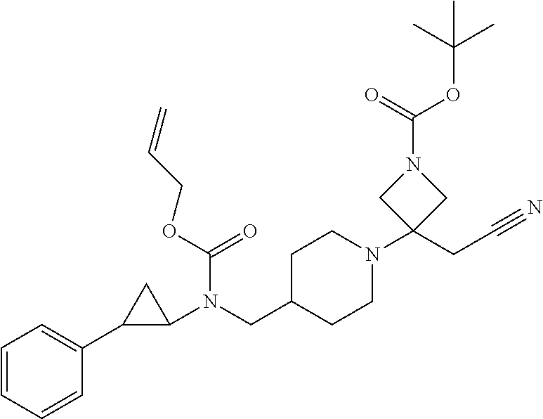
C1(N(CC2CCN(C3(CC#N)CN(C(=O)OC(C)(C)C)C3)CC2)C(=O)OCC=C)CC1C1=CC=CC=C1
